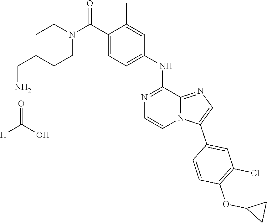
N1(C(C2=CC=C(NC3=NC=CN4C3=NC=C4C3=CC(Cl)=C(OC4CC4)C=C3)C=C2C)=O)CCC(CN)CC1.O=C(O)[H]
